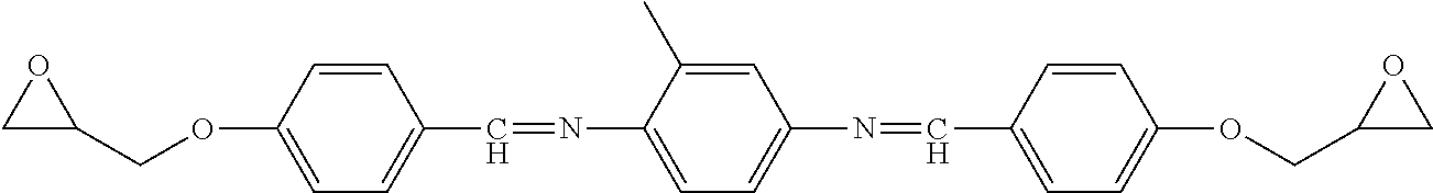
C1C(COC2=CC=C(C=NC3=CC=C(N=CC4=CC=C(OCC5CO5)C=C4)C=C3C)C=C2)O1
